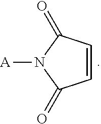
C1=CC(=O)N([A])C1=O
